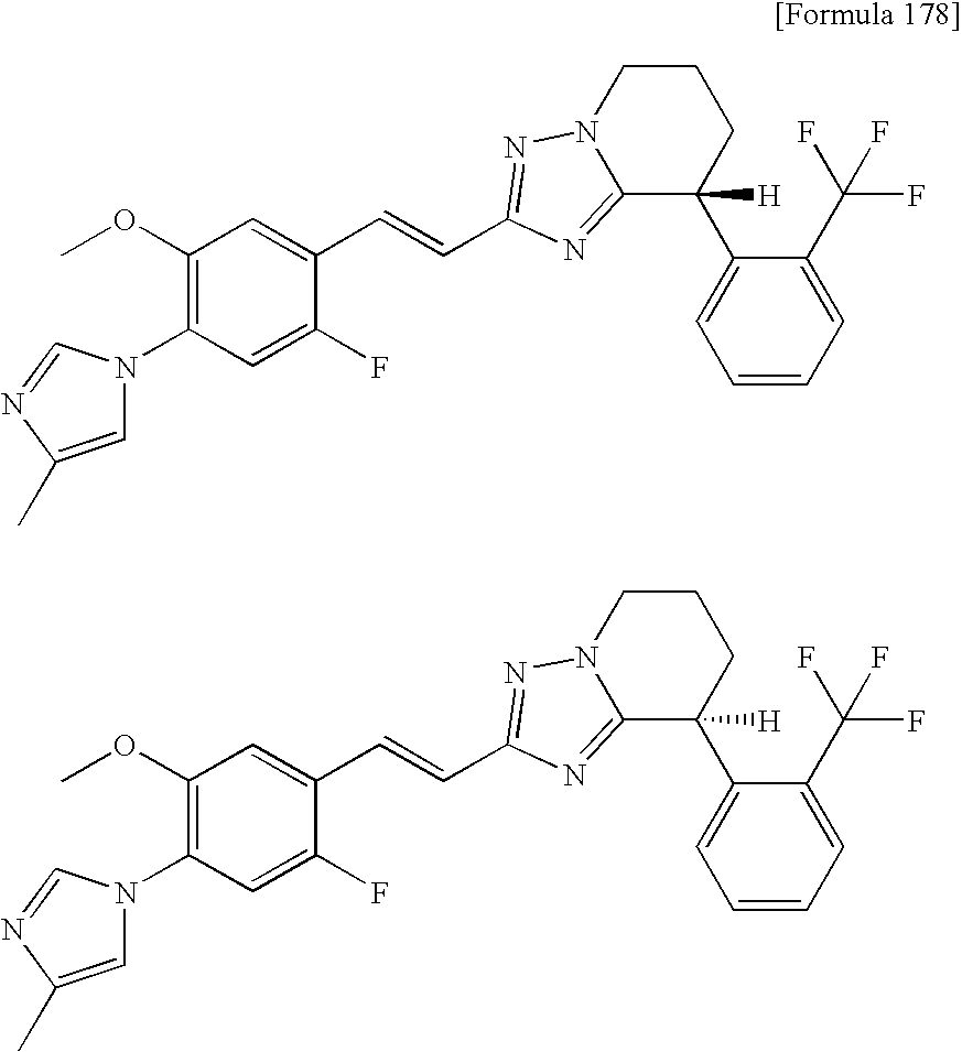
N1(C2=C(OC)C=C(C=CC3=NN4CCCC(C5=CC=CC=C5C(F)(F)F)([H])C4=N3)C(F)=C2)C=C(C)N=C1.N1(C2=C(OC)C=C(C=CC3=NN4CCCC(C5=CC=CC=C5C(F)(F)F)([H])C4=N3)C(F)=C2)C=C(C)N=C1
